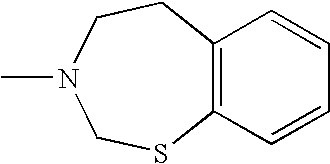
C12=C(C=CC=C1)SCN(C)CC2
